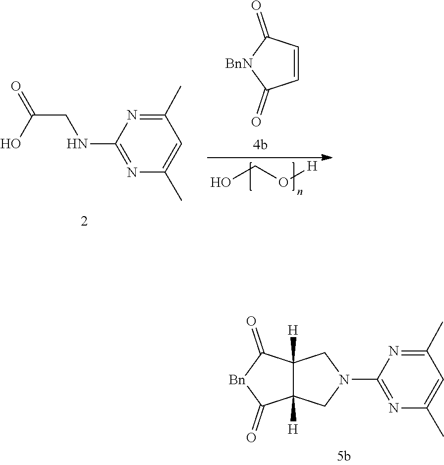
C12([H])CN(C3=NC(C)=CC(C)=N3)CC1([H])C(=O)[Bn]C2=O.C1(NCC(=O)O)=NC(C)=CC(C)=N1.C1=CC(=O)[BnN]C1=O.OCO[H]
